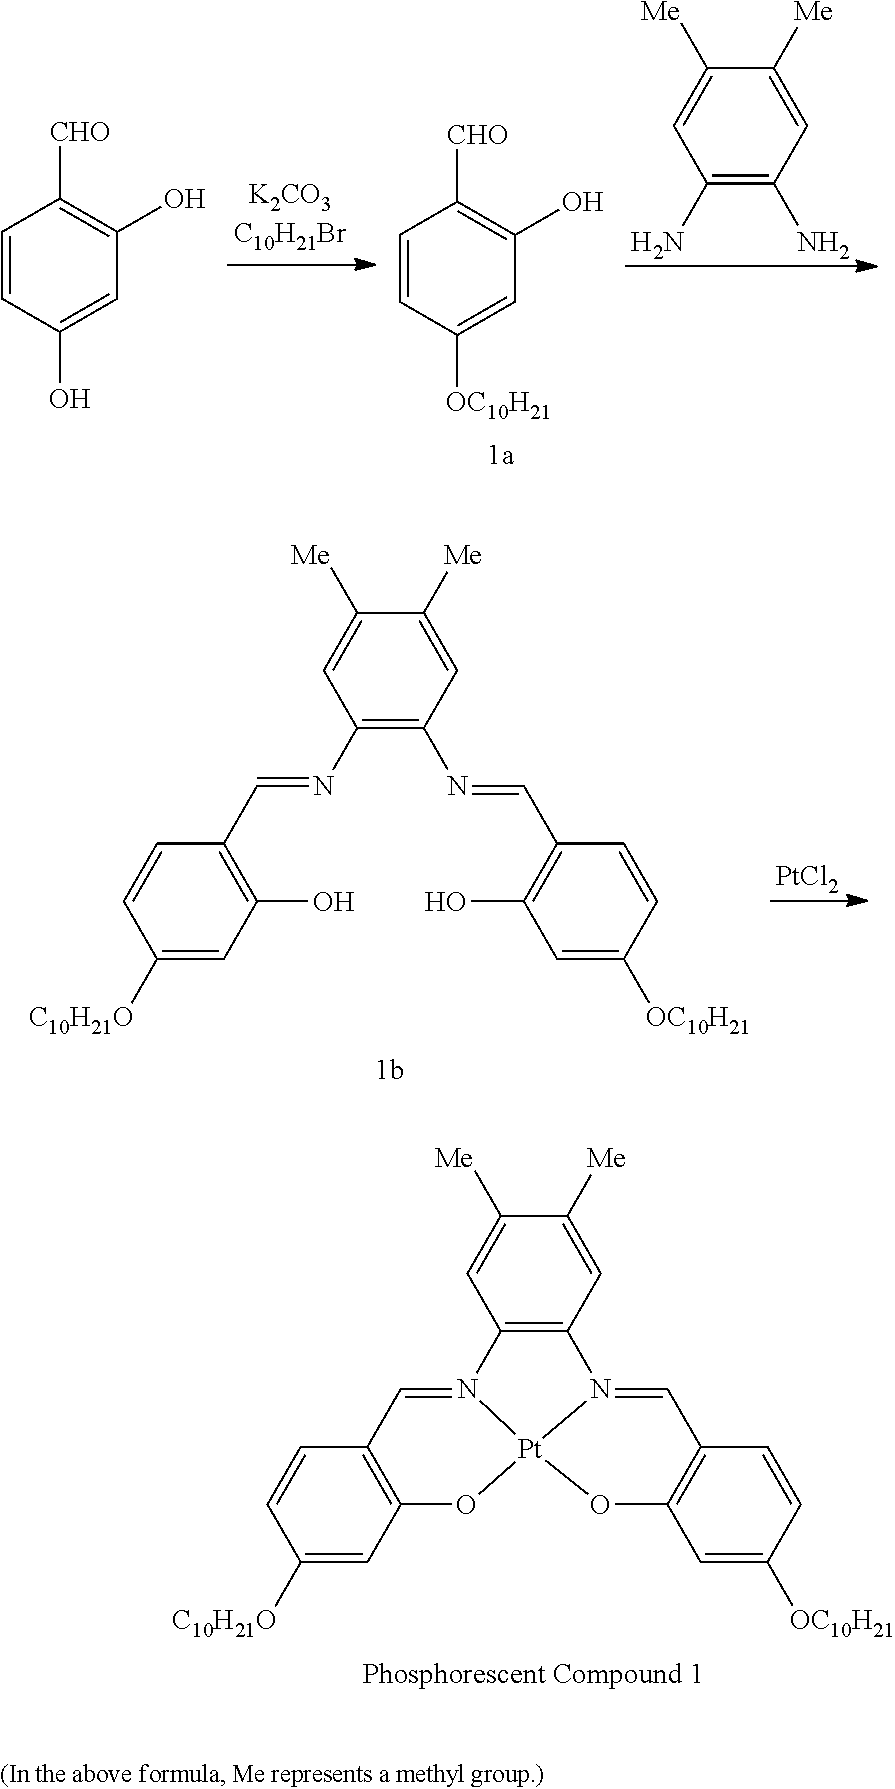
C1(O)=C([CHO])C=CC(O)=C1.C1(O)=C([CHO])C=CC([OC10H21])=C1.C1(N)=C(N)C=C([Me])C([Me])=C1.C1(N=CC2=C(O)C=C([C10H21O])C=C2)=C(N=CC2=C(O)C=C([OC10H21])C=C2)C=C([Me])C([Me])=C1.[PtCl2].C12=C(C=C([Me])C([Me])=C1)N1=CC3=C(C=C([OC10H21])C=C3)O[Pt]13N2=CC1=C(C=C([C10H21O])C=C1)O3
